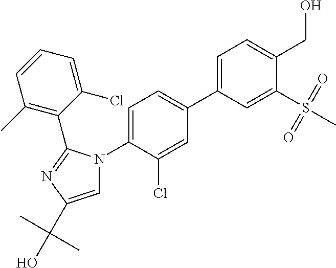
C1=C(C2=CC=C(N3C=C(C(C)(C)O)N=C3C3=C(C)C=CC=C3Cl)C(Cl)=C2)C=C(S(=O)(=O)C)C(CO)=C1
